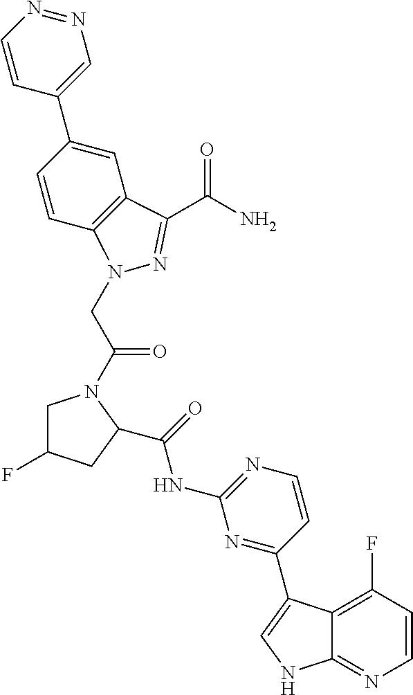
C1=CN=NC=C1C1=CC2=C(C=C1)N(CC(=O)N1CC(F)CC1C(=O)NC1=NC=CC(C3=CNC4=NC=CC(F)=C43)=N1)N=C2C(N)=O
